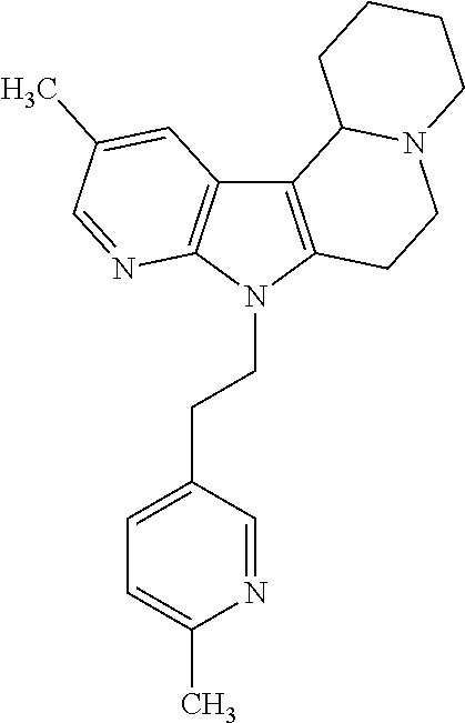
C12=C(N(CCC3=CC=C(C)N=C3)C3=C1C=C(C)C=N3)CCN1C2CCCC1
